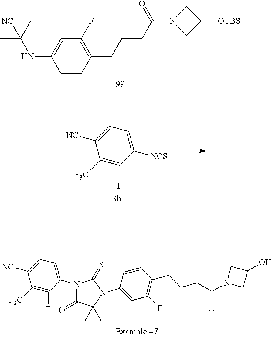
C1=CC(CCCC(N2CC([OTBS])C2)=O)=C(F)C=C1NC(C)(C)[NC].C1([F3C])=C(F)C([NCS])=CC=C1[NC].C1(=O)C(C)(C)N(C2=CC(F)=C(CCCC(N3CC(O)C3)=O)C=C2)C(=S)N1C1=CC=C([NC])C([F3C])=C1F
